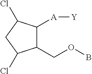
C1(COB)C([A][Y])C(Cl)CC1Cl
